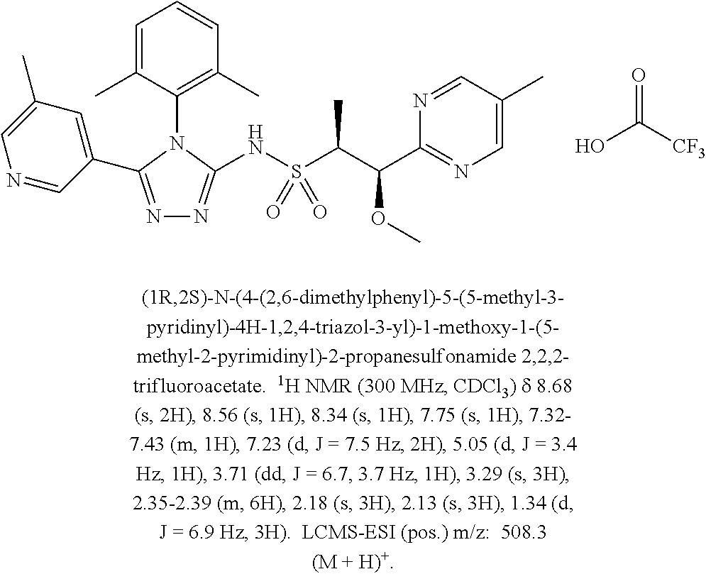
N1=CC(C2=NN=C(NS(C(C(C3=NC=C(C)C=N3)OC)C)(=O)=O)N2C2=C(C)C=CC=C2C)=CC(C)=C1.OC([CF3])=O
